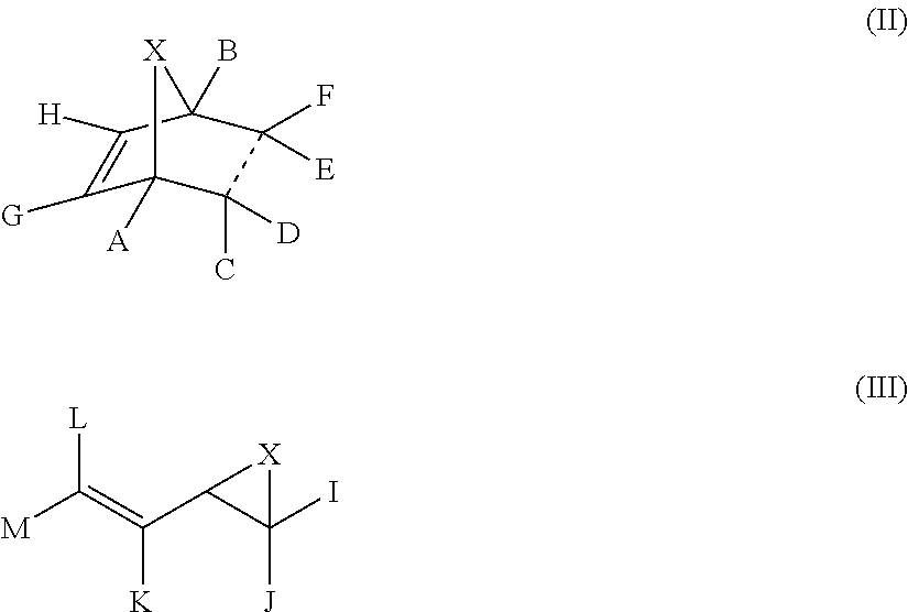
C1([G])=C([H])C2(B)C([E])(F)C(C)([D])C1([A])[X]2.[L]C(=C(C1C([J])(I)[X]1)[K])[M]
